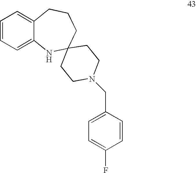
C12=CC=CC=C1CCCC1(N2)CCN(CC2=CC=C(F)C=C2)CC1
